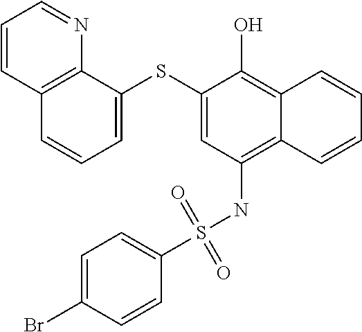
C1=C(SC2=CC(NS(C3=CC=C(Br)C=C3)(=O)=O)=C3C(=C2O)C=CC=C3)C2=C(C=C1)C=CC=N2
